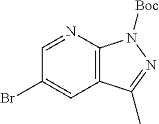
C12=C(N=CC(Br)=C1)N([Boc])N=C2C
